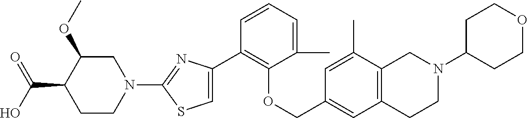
C1(C2=CSC(N3CC(OC)C(C(O)=O)CC3)=N2)=C(OCC2=CC3=C(C(C)=C2)CN(C2CCOCC2)CC3)C(C)=CC=C1
